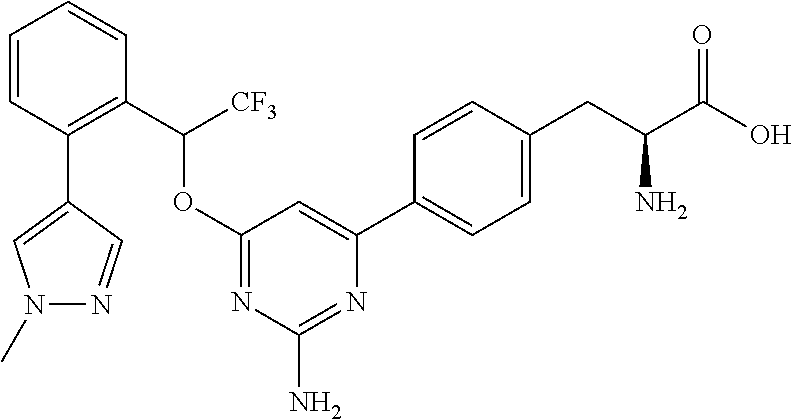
C1=C(C2=CC=C(CC(C(O)=O)N)C=C2)N=C(N)N=C1OC([CF3])C1=C(C2=CN(C)N=C2)C=CC=C1
